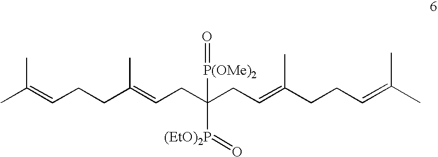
C(CC=C(CCC=C(C)C)C)(CC=C(CCC=C(C)C)C)([P(OMe)2]=O)[(EtO)2P]=O
